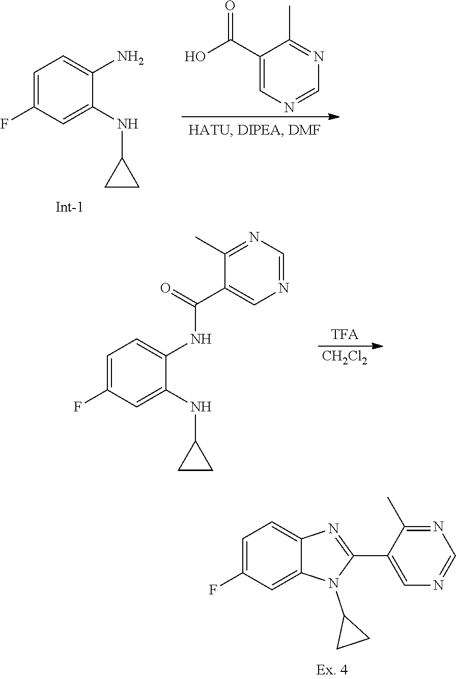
C1=NC=C(C2=NC3=CC=C(F)C=C3N2C2CC2)C(C)=N1.C1(NC2CC2)=CC(F)=CC=C1N.C1(C)=NC=NC=C1C(O)=O.[TFA].[CH2Cl2].N(C1=CC(F)=CC=C1NC(C1=CN=CN=C1C)=O)C1CC1
